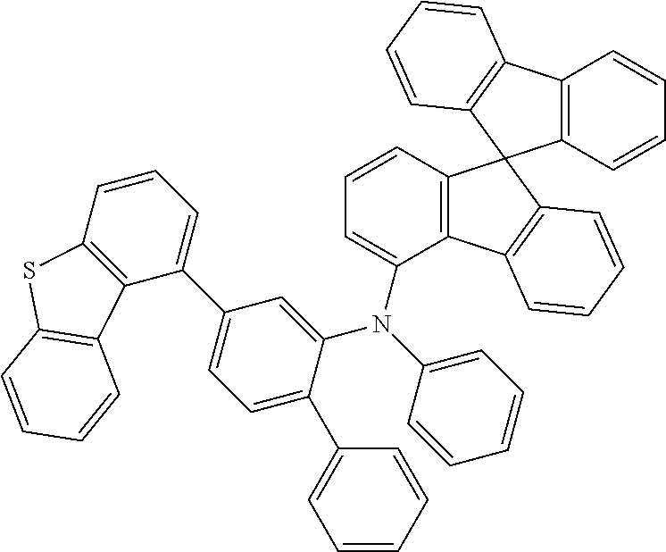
C12=C(C=CC=C1N(C1=CC=CC=C1)C1=CC(C3=CC=CC4=C3C3=C(S4)C=CC=C3)=CC=C1C1=CC=CC=C1)C1(C3=C2C=CC=C3)C2=C(C3=C1C=CC=C3)C=CC=C2
